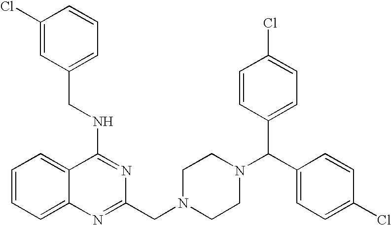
C1=CC=C2C(=C1)C(NCC1=CC=CC(Cl)=C1)=NC(CN1CCN(C(C3=CC=C(Cl)C=C3)C3=CC=C(Cl)C=C3)CC1)=N2
